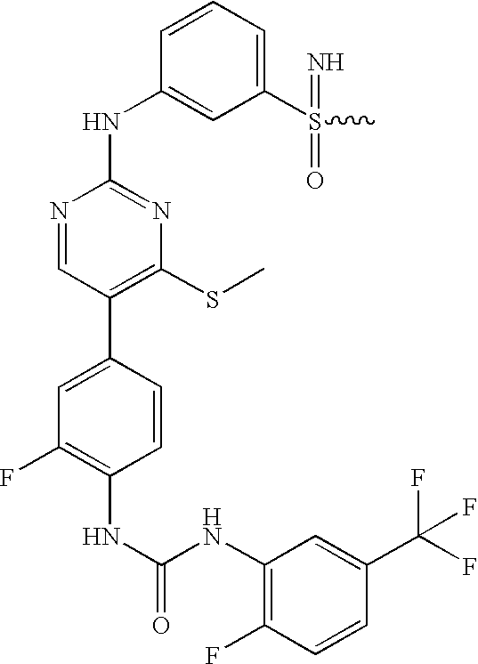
N(C1=C(F)C=CC(C(F)(F)F)=C1)C(NC1=C(F)C=C(C2=C(SC)N=C(NC3=CC(S(=N)(=O)C)=CC=C3)N=C2)C=C1)=O
